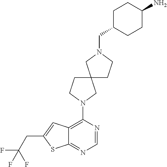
C12=C(N3CC4(CC3)CCN(CC3CCC(N)CC3)C4)N=CN=C1SC(CC(F)(F)F)=C2
